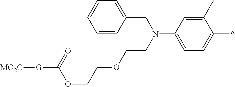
C1(C)=CC(N(CCOCCOC([G][MO2C])=O)CC2=CC=CC=C2)=CC=C1*
